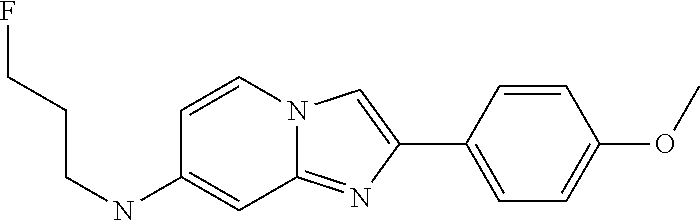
C1(C2=CC=C(OC)C=C2)=CN2C(=N1)C=C(NCCCF)C=C2
